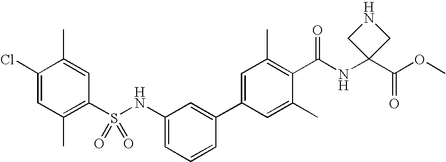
C1(Cl)=CC(C)=C(S(NC2=CC=CC(C3=CC(C)=C(C(NC4(C(OC)=O)CNC4)=O)C(C)=C3)=C2)(=O)=O)C=C1C
